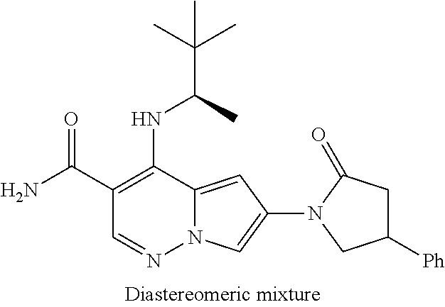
C1(C(=O)N)=C(NC(C)C(C)(C)C)C2=CC(N3C(=O)CC([Ph])C3)=CN2N=C1
